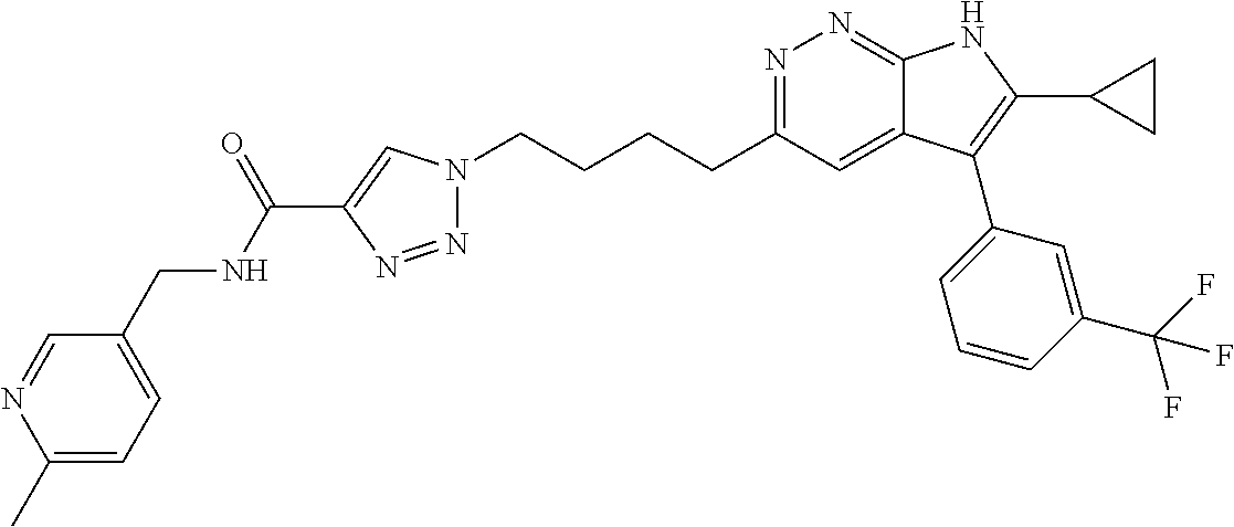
N1=C(CCCCN2N=NC(C(NCC3=CC=C(C)N=C3)=O)=C2)C=C2C(=N1)NC(C1CC1)=C2C1=CC=CC(C(F)(F)F)=C1
